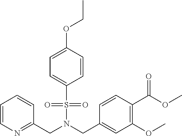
C1=CN=C(CN(CC2=CC(OC)=C(C(OC)=O)C=C2)S(=O)(=O)C2=CC=C(OCC)C=C2)C=C1
